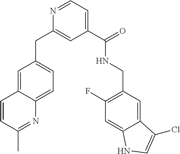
C1=C2C(=CC=C1CC1=CC(C(=O)NCC3=C(F)C=C4C(=C3)C(Cl)=CN4)=CC=N1)N=C(C)C=C2
